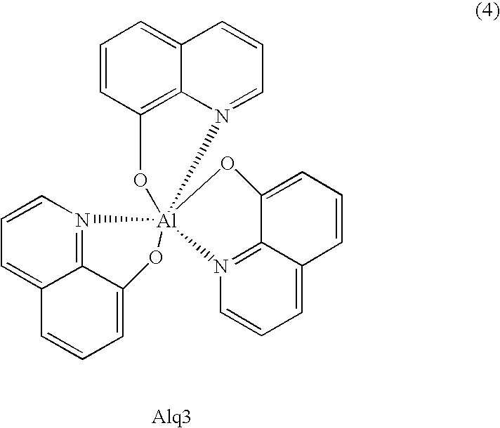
C1=CN2=C3C(=C1)C=CC=C3O[Al]213(N2=C4C(=CC=C2)C=CC=C4O1)OC1=C2C(=CC=C1)C=CC=N32
